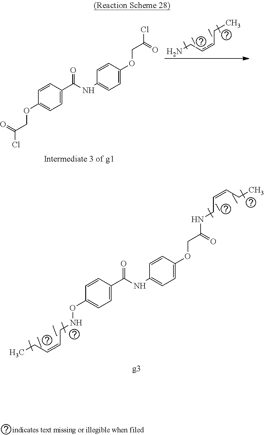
NCC=CCC.C1=CC(C(=O)NC2=CC=C(OCC(Cl)=O)C=C2)=CC=C1OCC(=O)Cl.C1=CC(C(=O)NC2=CC=C(OCC(NCC=CCC)=O)C=C2)=CC=C1ONCC=CCC
